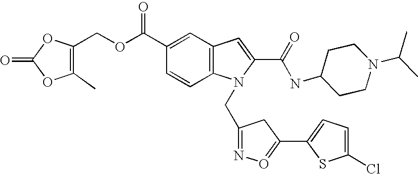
C1=CC2=C(C=C1C(OCC1=C(C)OC(=O)O1)=O)C=C(C(=O)NC1CCN(C(C)C)CC1)N2CC1=NO=C(C2=CC=C(Cl)S2)C1
